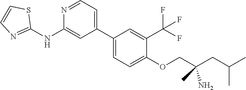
C1(C2=CC=NC(NC3=NC=CS3)=C2)=CC=C(OCC(CC(C)C)(C)N)C(C(F)(F)F)=C1
